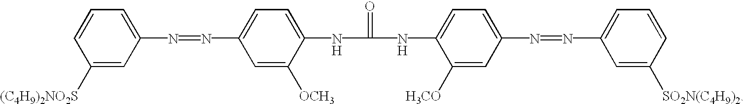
[(C4H9)2NO2S]C1=CC(N=NC2=CC=C(NC(=O)NC3=CC=C(N=NC4=CC=CC([SO2N(C4H9)2])=C4)C=C3[H3CO])C([OCH3])=C2)=CC=C1
